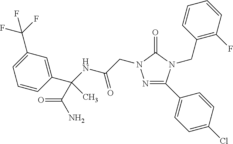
N1=C(C2=CC=C(Cl)C=C2)N(CC2=C(F)C=CC=C2)C(=O)N1CC(NC(C1=CC(C(F)(F)F)=CC=C1)(C(N)=O)C)=O
